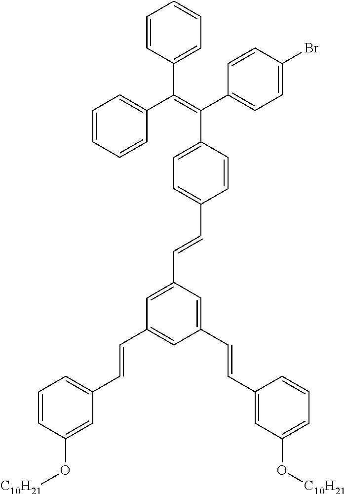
C1=CC(O[C10H21])=CC(C=CC2=CC(C=CC3=CC(O[C10H21])=CC=C3)=CC(C=CC3=CC=C(C(C4=CC=C(Br)C=C4)=C(C4=CC=CC=C4)C4=CC=CC=C4)C=C3)=C2)=C1
